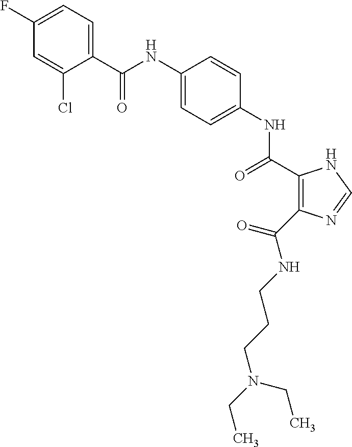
C(NC1=CC=C(NC(=O)C2=C(C(NCCCN(CC)CC)=O)N=CN2)C=C1)(=O)C1=CC=C(F)C=C1Cl
